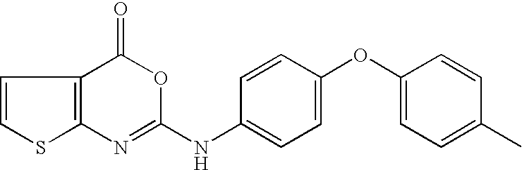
C1=CC2=C(N=C(NC3=CC=C(OC4=CC=C(C)C=C4)C=C3)OC2=O)S1
